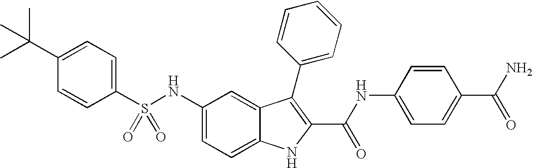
C1(C(C)(C)C)=CC=C(S(NC2=CC=C3C(=C2)C(C2=CC=CC=C2)=C(C(NC2=CC=C(C(N)=O)C=C2)=O)N3)(=O)=O)C=C1
